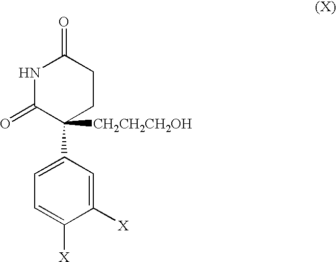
C1([X])=CC(C2([CH2CH2CH2OH])CCC(=O)NC2=O)=CC=C1[X]
